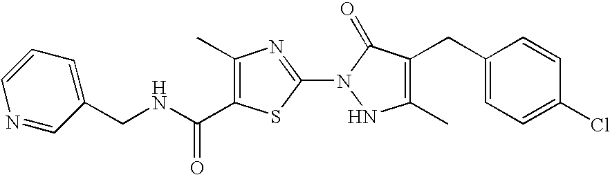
N(C(C1=C(C)N=C(N2NC(C)=C(CC3=CC=C(Cl)C=C3)C2=O)S1)=O)CC1=CC=CN=C1
